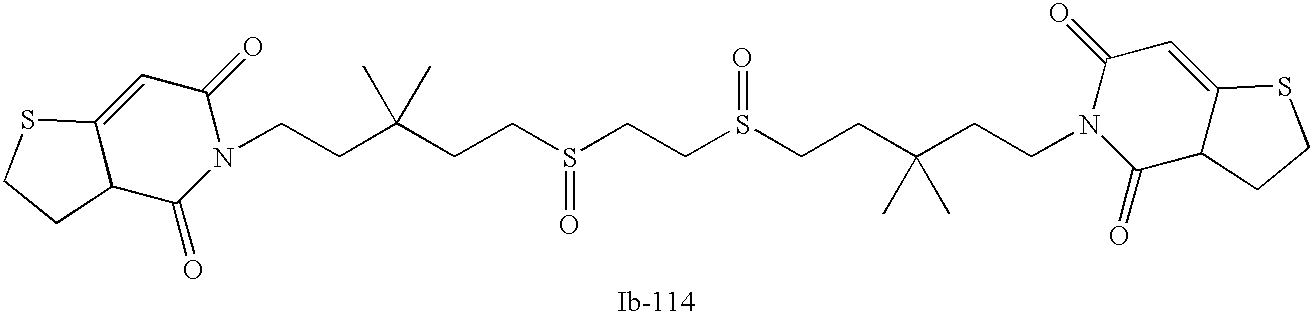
C(CCS(=O)CCS(=O)CCC(CCN1C(=O)C2C(=CC1=O)SCC2)(C)C)(CCN1C(=O)C=C2C(C1=O)CCS2)(C)C
